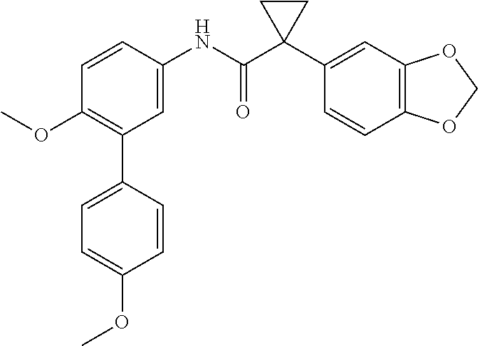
C1(C2=C(OC)C=CC(NC(C3(C4=CC5=C(C=C4)OCO5)CC3)=O)=C2)=CC=C(OC)C=C1
